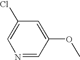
N1=CC(OC)=CC(Cl)=C1
